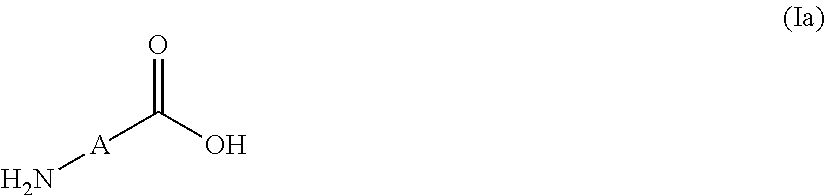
N[A]C(O)=O
